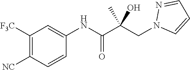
C1([F3C])=C([NC])C=CC(NC(C(CN2C=CC=N2)(O)C)=O)=C1
